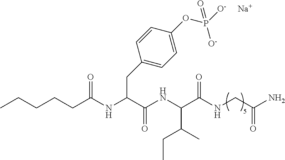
CCCCCC(NC(CC1=CC=C(OP([O-])([O-])=O)C=C1)C(=O)NC(C(NCC(N)=O)=O)C(C)CC)=O.[Na]
